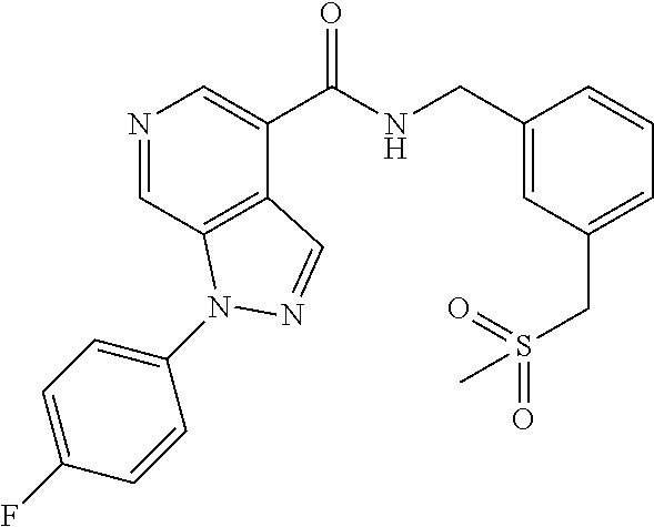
N1=CC2=C(C(C(NCC3=CC(CS(=O)(C)=O)=CC=C3)=O)=C1)C=NN2C1=CC=C(F)C=C1
